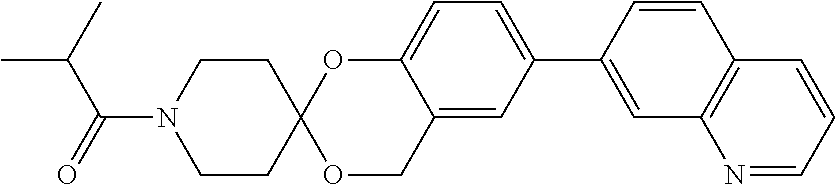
C1CC2(CCN1C(=O)C(C)C)OCC1=CC(C3=CC4=C(C=C3)C=CC=N4)=CC=C1O2
